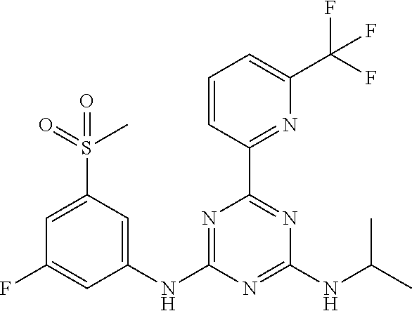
C1=CC(C2=NC(NC(C)C)=NC(NC3=CC(S(=O)(C)=O)=CC(F)=C3)=N2)=NC(C(F)(F)F)=C1
